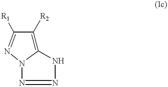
C12=C([R2])C([R1])=NN1N=NN2
